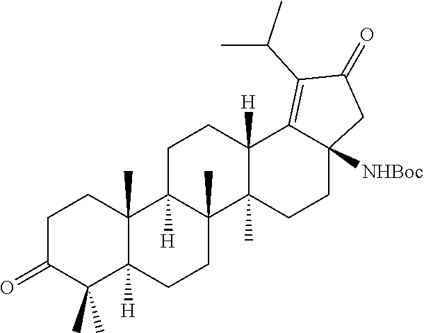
C1C(=O)C(C)(C)C2([H])C(C)(C1)C1([H])C(C)(CC2)C2(C)C([H])(CC1)C1=C(C(C)C)C(=O)CC1([NHBoc])CC2
